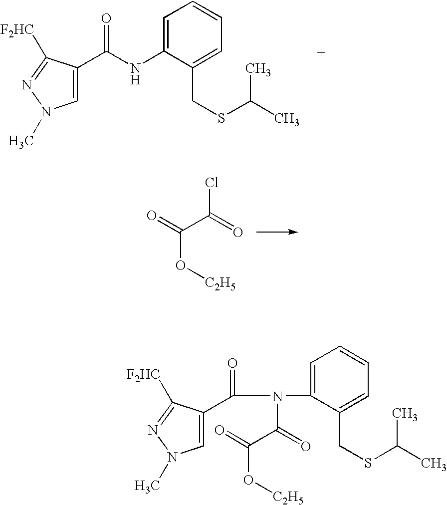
C1=C(C(NC2=CC=CC=C2CSC(C)C)=O)C([F2HC])=NN1C.ClC(=O)C(=O)O[C2H5].C1=C(C(=O)N(C2=CC=CC=C2CSC(C)C)C(=O)C(=O)O[C2H5])C([F2HC])=NN1C
